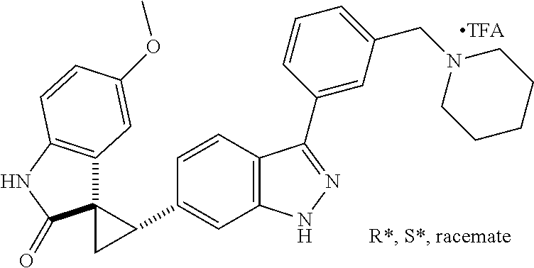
C1=CC2=C(C=C1C1C3(C4=C(NC3=O)C=CC(OC)=C4)C1)NN=C2C1=CC(CN2CCCCC2)=CC=C1
